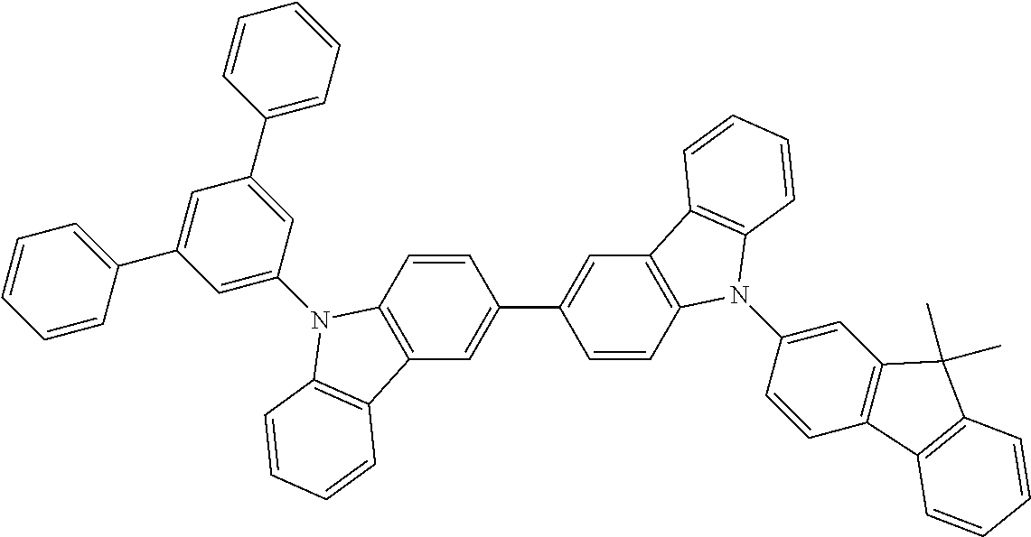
C1=C(C2=CC=CC=C2)C=C(N2C3=C(C=C(C4=CC5=C(C=C4)N(C4=CC6=C(C=C4)C4=C(C6(C)C)C=CC=C4)C4=C5C=CC=C4)C=C3)C3=C2C=CC=C3)C=C1C1=CC=CC=C1
